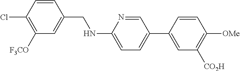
C1=CC(CNC2=CC=C(C3=CC([CO2H])=C([OMe])C=C3)C=N2)=CC([F3CO])=C1Cl
